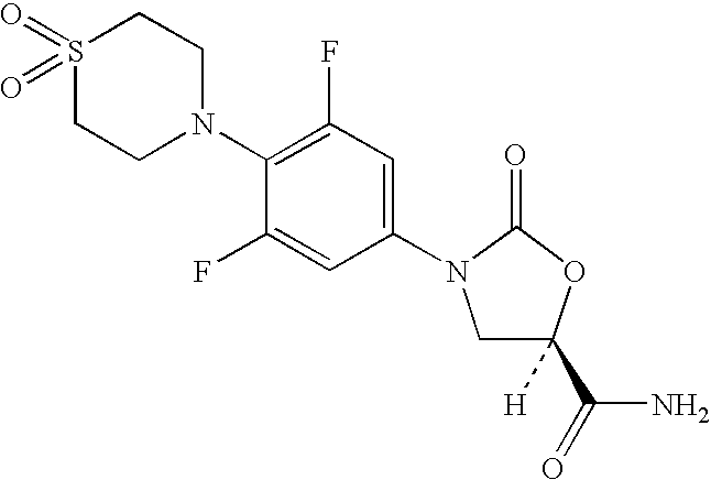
C1CN(C2=C(F)C=C(N3CC(C(N)=O)([H])OC3=O)C=C2F)CCS1(=O)=O
